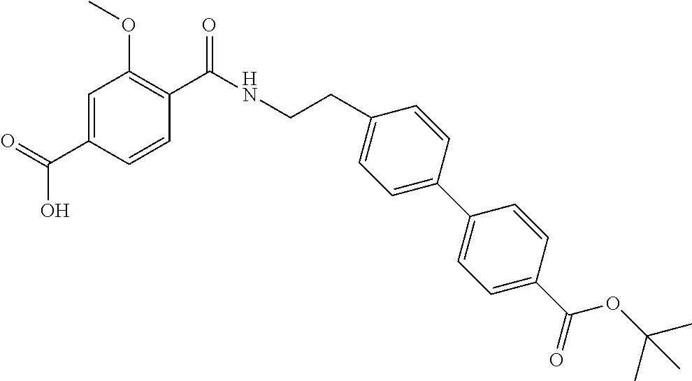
C1=C(C(=O)O)C=CC(C(NCCC2=CC=C(C3=CC=C(C(=O)OC(C)(C)C)C=C3)C=C2)=O)=C1OC
